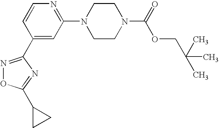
C1(C2=NOC(C3CC3)=N2)=CC(N2CCN(C(=O)OCC(C)(C)C)CC2)=NC=C1
